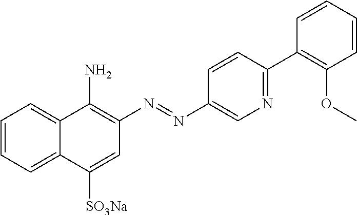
C1=CC=C2C(=C1)C(N)=C(N=NC1=CN=C(C3=C(OC)C=CC=C3)C=C1)C=C2[SO3Na]
